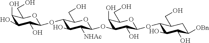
C1(O)C(O)C(O)C(OC2C(O)C([NHAc])C(OC3C(O)C(CO)OC(OC4C(O)C(O)C([OBn])CC4CO)C3O)OC2CO)OC1CO
